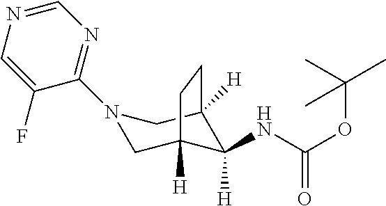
N1(C2=NC=NC=C2F)CC2([H])C(NC(OC(C)(C)C)=O)([H])C([H])(C1)CC2
